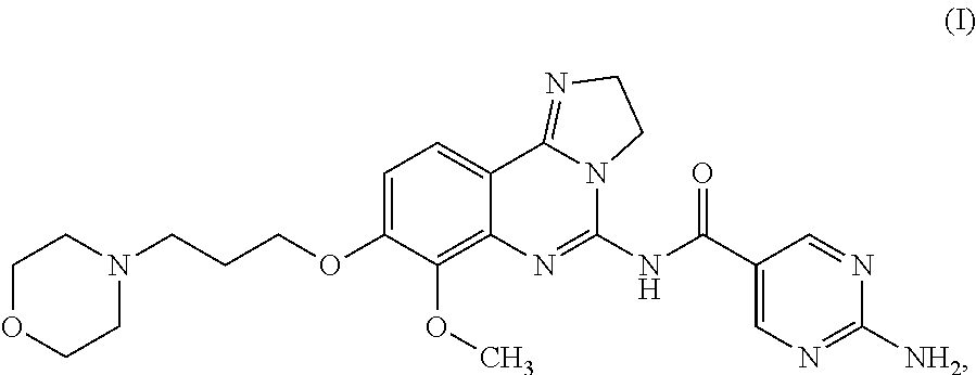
C1OCCN(CCCOC2=CC=C3C(=C2OC)N=C(NC(C2=CN=C([NH2])N=C2)=O)N2C3=NCC2)C1
